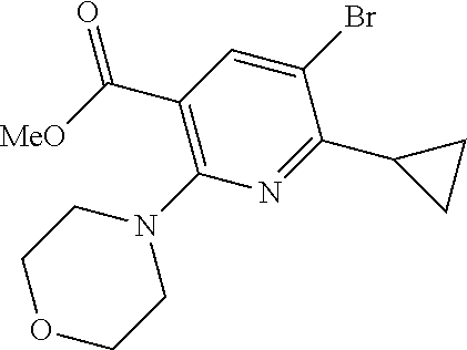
C(C1=C(N2CCOCC2)N=C(C2CC2)C(Br)=C1)([MeO])=O
